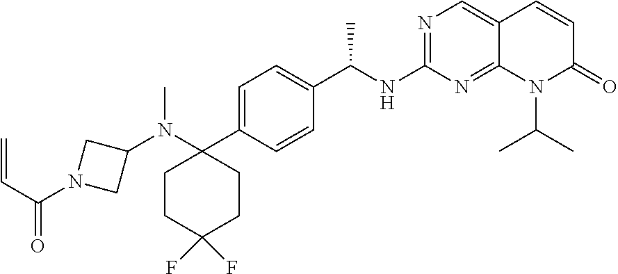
C1(N(C)C2(C3=CC=C(C(NC4=NC=C5C(=N4)N(C(C)C)C(=O)C=C5)C)C=C3)CCC(F)(F)CC2)CN(C(C=C)=O)C1
